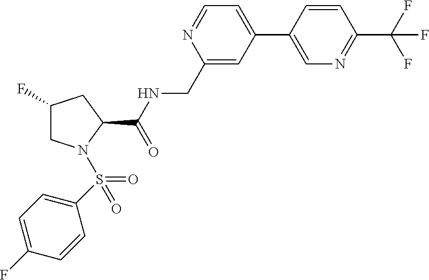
C1=CC(C2=CC=NC(CNC(C3CC(F)CN3S(=O)(C3=CC=C(F)C=C3)=O)=O)=C2)=CN=C1C(F)(F)F
